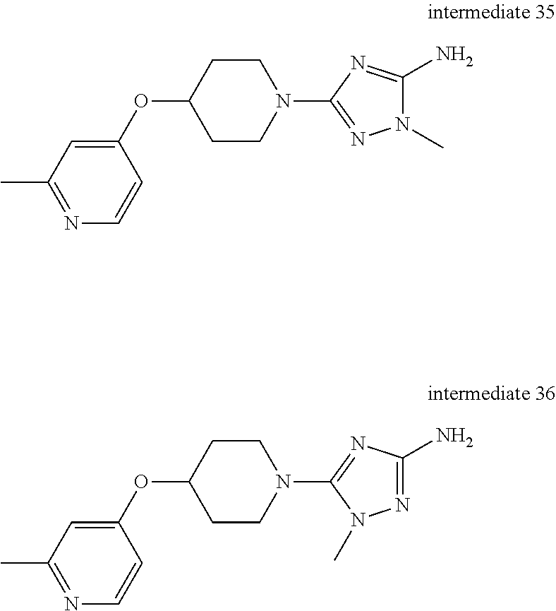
O(C1CCN(C2=NN(C)C(N)=N2)CC1)C1=CC(C)=NC=C1.O(C1CCN(C2=NC(N)=NN2C)CC1)C1=CC(C)=NC=C1
